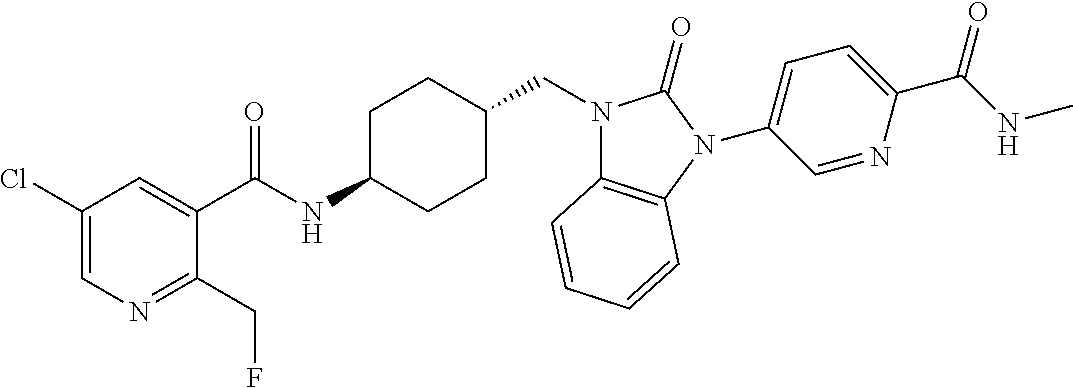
C1(Cl)=CN=C(CF)C(C(NC2CCC(CN3C4=C(N(C5=CC=C(C(NC)=O)N=C5)C3=O)C=CC=C4)CC2)=O)=C1
